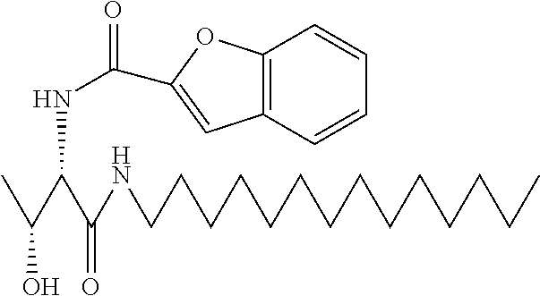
CC(C(C(NCCCCCCCCCCCCCC)=O)NC(=O)C1=CC2=C(O1)C=CC=C2)O
